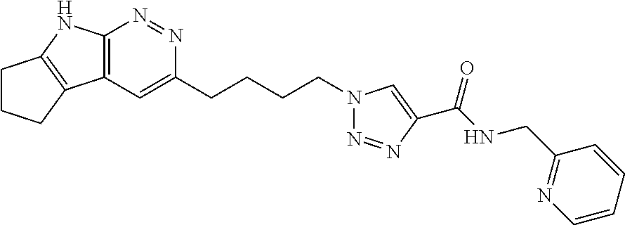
C12=C(C=C(CCCCN3N=NC(C(NCC4=NC=CC=C4)=O)=C3)N=N1)C1=C(N2)CCC1
